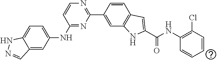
C1=C(NC2=NC(C3=CC4=C(C=C3)C=C(C(NC3=C(Cl)C=CC=C3)=O)N4)=NC=C2)C=C2C(=C1)NN=C2
